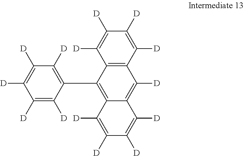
C1(C2=C([D])C([D])=C([D])C([D])=C2[D])=C2C(=C([D])C3=C1C([D])=C([D])C([D])=C3[D])C([D])=C([D])C([D])=C2[D]
